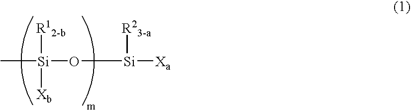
C[Si](O[Si]([Xa])[R23-a])([R12-b])[Xb]
